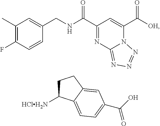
C1(C)=C(F)C=CC(CNC(C2=NC3=NN=NN3C(C([OH])=O)=C2)=O)=C1.C1C([HClH2N])C2=CC=C(C(O)=O)C=C2C1
